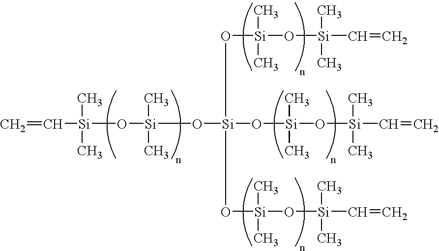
C=C[Si](O[Si](O[Si](O[Si](O[Si](C=C)(C)C)(C)C)(O[Si](C)(C)O[Si](C=C)(C)C)O[Si](C)(C)O[Si](C=C)(C)C)(C)C)(C)C
